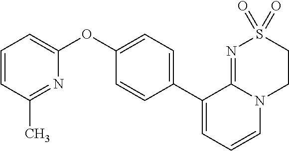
C1(OC2=CC=CC(C)=N2)=CC=C(C2=CC=CN3C2=NS(=O)(=O)CC3)C=C1
